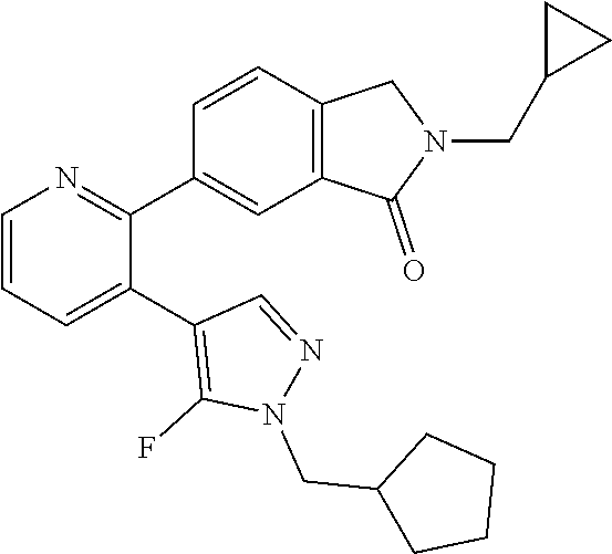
C1=CC=C(C2=C(F)N(CC3CCCC3)N=C2)C(C2=CC3=C(C=C2)CN(CC2CC2)C3=O)=N1
